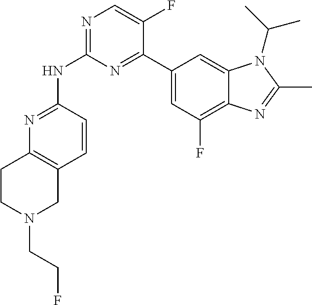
N1=C(NC2=NC=C(F)C(C3=CC(F)=C4C(=C3)N(C(C)C)C(C)=N4)=N2)C=CC2=C1CCN(CCF)C2
